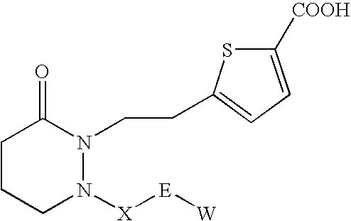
C1CCN([X][E][W])N(CCC2=CC=C([COOH])S2)C1=O
